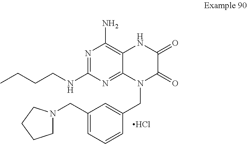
Cl.N1=C(NCCCC)N=C2C(=C1N)NC(=O)C(=O)N2CC1=CC(CN2CCCC2)=CC=C1
